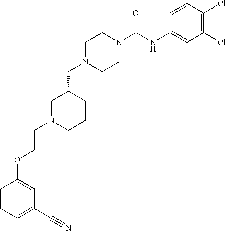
C1N(CC2CN(CCOC3=CC(C#N)=CC=C3)CCC2)CCN(C(NC2=CC(Cl)=C(Cl)C=C2)=O)C1
